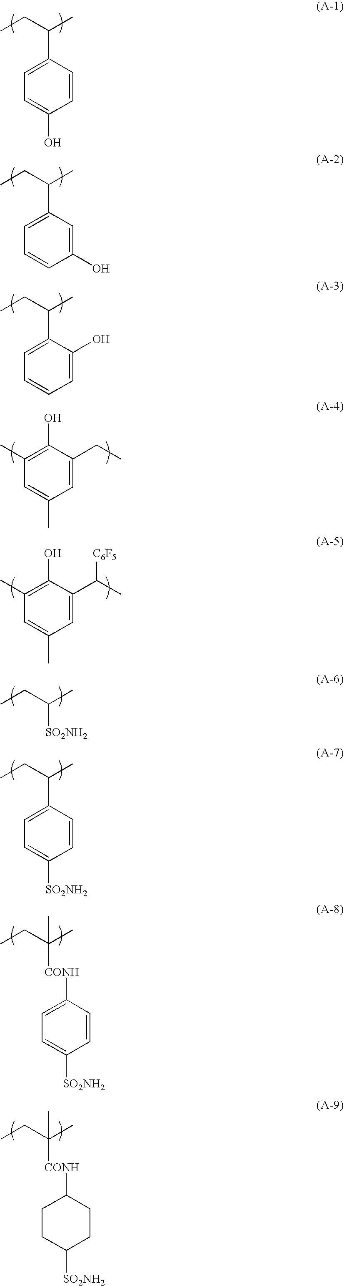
CCC(C)C1=CC=C(O)C=C1.CCC(C)C1=CC=CC(O)=C1.CCC(C)C1=CC=CC=C1O.C1(O)=C(C)C=C(C)C=C1CC.C1(O)=C(C)C=C(C)C=C1C(C)[C6F5].CCC(C)[SO2NH2].CCC(C)C1=CC=C([SO2NH2])C=C1.CCC(C)([CONH]C1=CC=C([SO2NH2])C=C1)C.CCC(C)([CONH]C1CCC([SO2NH2])CC1)C
